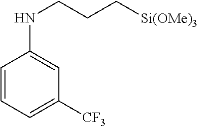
C1=CC=C([CF3])C=C1NCCC[Si(OMe)3]
